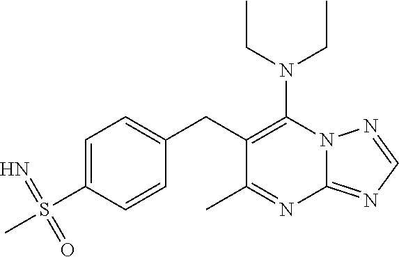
N12C(=NC=N1)N=C(C)C(CC1=CC=C(S(C)(=N)=O)C=C1)=C2N(CC)CC
